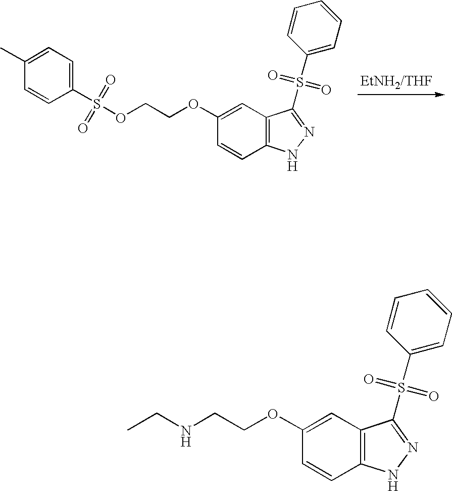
C1(C)=CC=C(S(=O)(=O)OCCOC2=CC3=C(C=C2)NN=C3S(=O)(=O)C2=CC=CC=C2)C=C1.C1=CC2=C(C=C1OCCNCC)C(S(=O)(=O)C1=CC=CC=C1)=NN2
